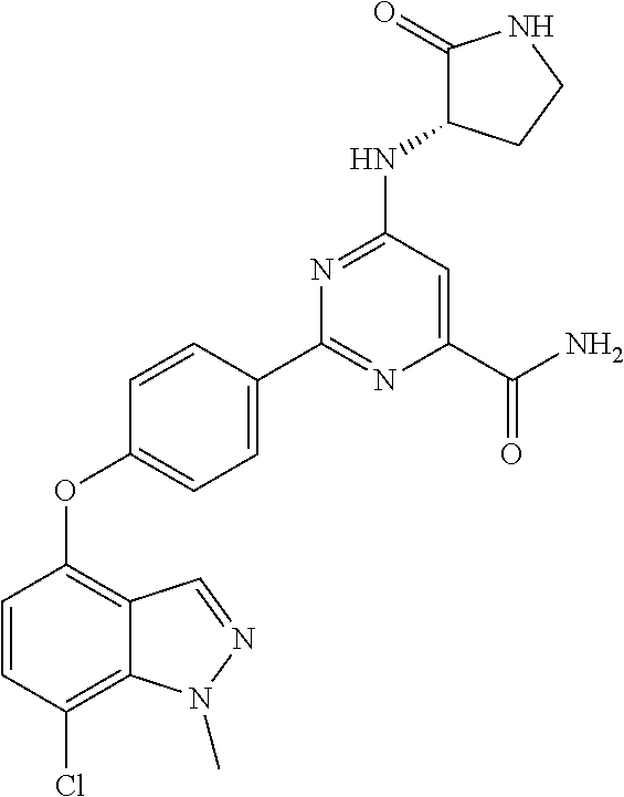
C1=C(C2=NC(C(=O)N)=CC(NC3C(=O)NCC3)=N2)C=CC(OC2=C3C(=C(Cl)C=C2)N(C)N=C3)=C1
